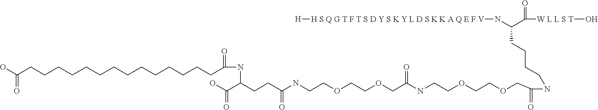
[H][H S Q G T F T S D Y S K Y L D S K K A Q E F V]NC(C([W L L S T]O)=O)CCCCNC(=O)COCCOCCNC(COCCOCCNC(CCC(C(O)=O)NC(=O)CCCCCCCCCCCCCCC(O)=O)=O)=O
